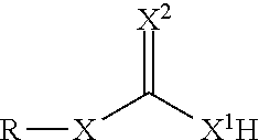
[X](C([X1H])=[X2])[R]
